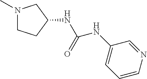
N1(C)CCC(NC(=O)NC2=CC=CN=C2)C1
